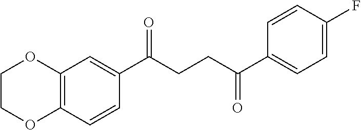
C1COC2=C(O1)C=C(C(CCC(C1=CC=C(F)C=C1)=O)=O)C=C2
